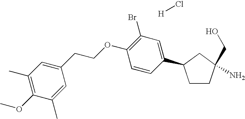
C1CC(CO)(N)CC1C1=CC(Br)=C(OCCC2=CC(C)=C(OC)C(C)=C2)C=C1.[H]Cl
